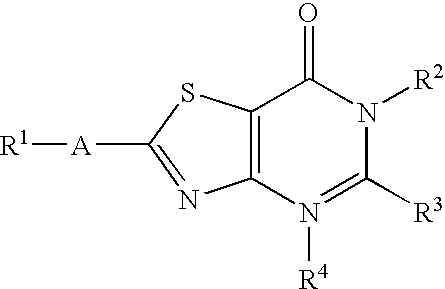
C12=C(SC([A][R1])=N1)C(=O)N([R2])C([R3])=N2[R4]
